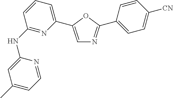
C1(NC2=NC(C3=CN=C(C4=CC=C([CN])C=C4)O3)=CC=C2)=CC(C)=CC=N1
